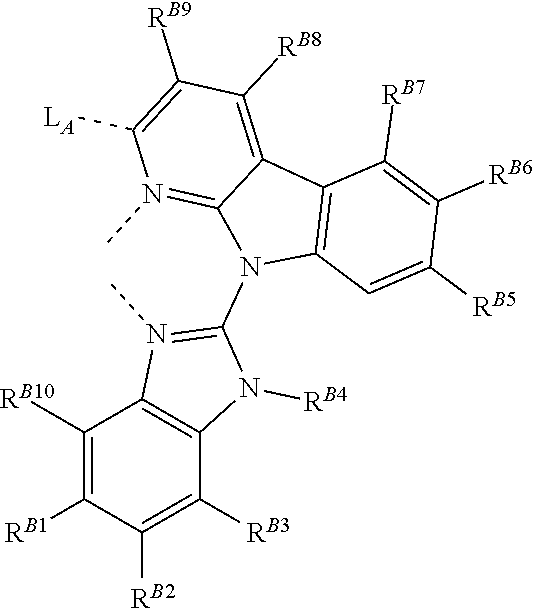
C12=C(C=C([RB5])C([RB6])=C1[RB7])N(C1=N(C)C3=C(C([RB3])=C([RB2])C([RB1])=C3[RB10])N1[RB4])C1=N(C)C([LA])=C([RB9])C([RB8])=C21
